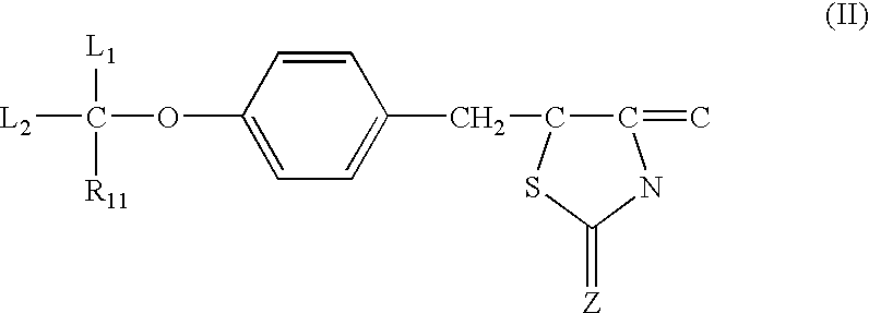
C1=C(OC([L1])([L2])[R11])C=CC(CC2C(=C)NC(=[Z])S2)=C1
